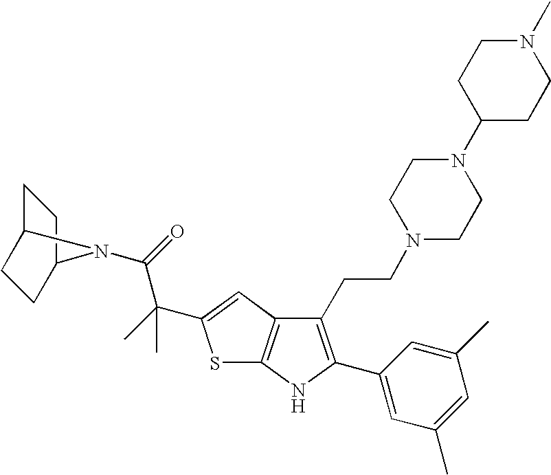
C12=C(C=C(C(C)(C(=O)N3C4CCC3CC4)C)S1)C(CCN1CCN(C3CCN(C)CC3)CC1)=C(C1=CC(C)=CC(C)=C1)N2
